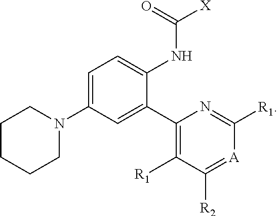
C1=C(N2CCCCC2)C=C(C2=C([R1])C([R2])=[A]C([R1])=N2)C(NC([X])=O)=C1
